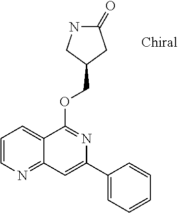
O(C1=NC(C2=CC=CC=C2)=CC2=NC=CC=C12)CC1CC(=O)NC1
